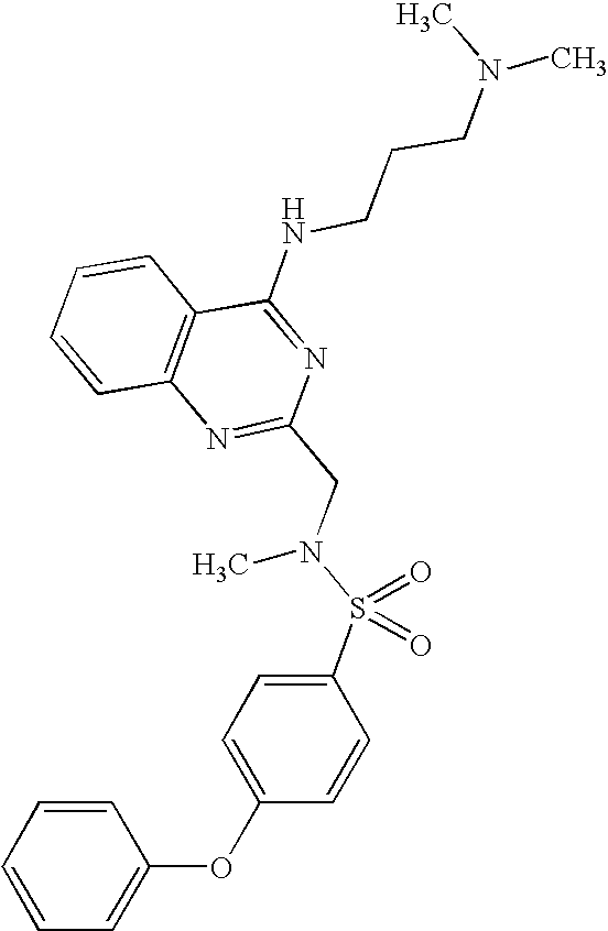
C1=CC2=C(C=C1)C(NCCCN(C)C)=NC(CN(S(C1=CC=C(OC3=CC=CC=C3)C=C1)(=O)=O)C)=N2
